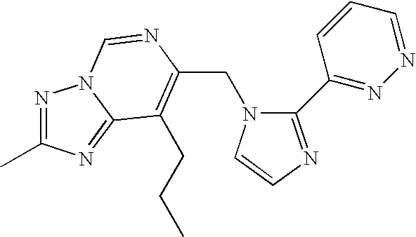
C(N1C(C2=NN=CC=C2)=NC=C1)C1=C(CCC)C2=NC(C)=NN2C=N1
